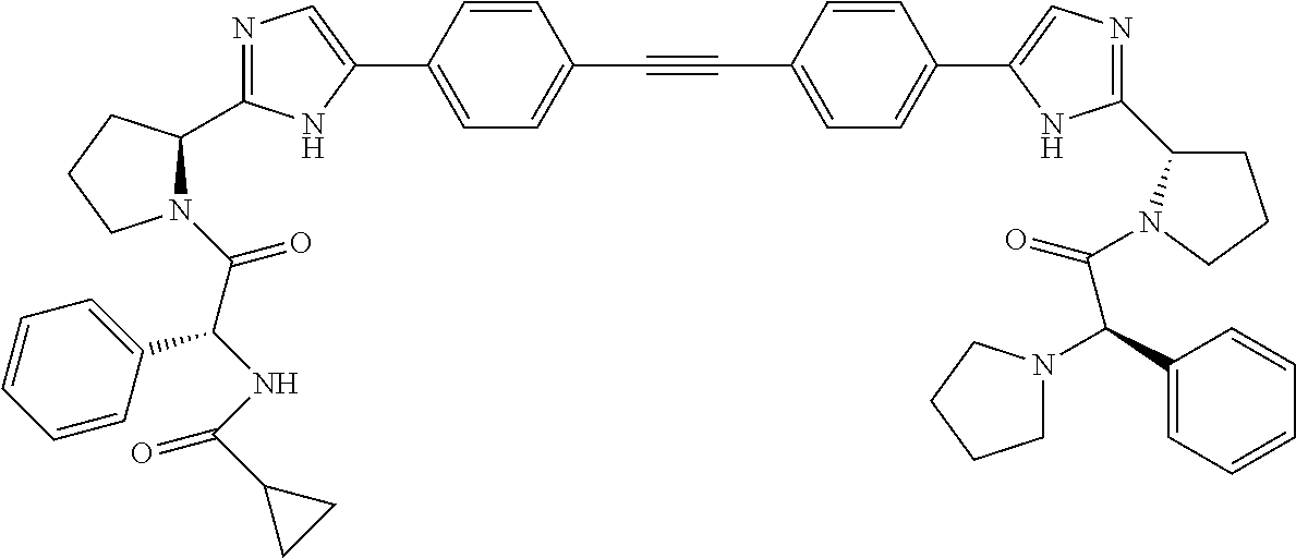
N1=C(C2N(C(C(NC(C3CC3)=O)C3=CC=CC=C3)=O)CCC2)NC(C2=CC=C(C#CC3=CC=C(C4=CN=C(C5CCCN5C(=O)C(C5=CC=CC=C5)N5CCCC5)N4)C=C3)C=C2)=C1
